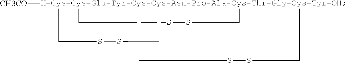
[H-Cys-Cys-Glu-Tyr-Cys-Cys-Asn-Pro-Ala-Cys-Thr-Gly-Cys-Tyr-OH]123([CH3CO])(CCSSCC1)(CSSC2)CCCSSCCC3
